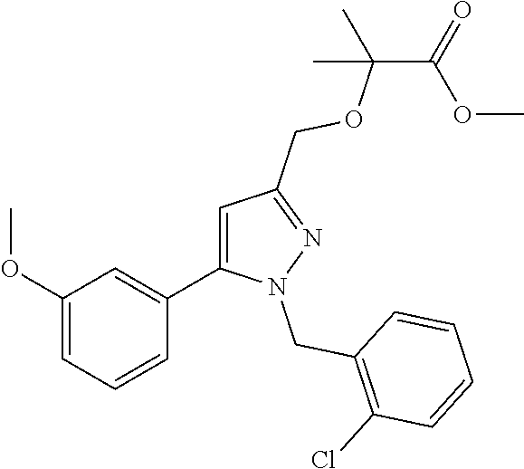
C1(OC)=CC=CC(C2=CC(COC(C(=O)OC)(C)C)=NN2CC2=C(Cl)C=CC=C2)=C1
